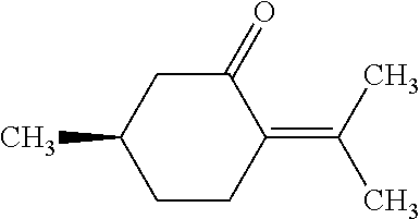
C1CC(=C(C)C)C(=O)CC1C
